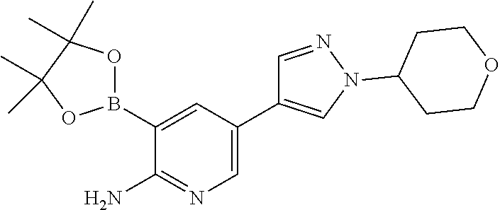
B1(C2=CC(C3=CN(C4CCOCC4)N=C3)=CN=C2N)OC(C)(C)C(C)(C)O1
